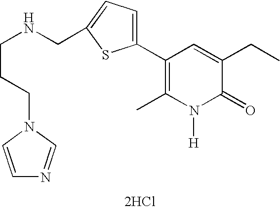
[2HCl].C1(C2=CC=C(CNCCCN3C=CN=C3)S2)=C(C)N([H])C(=O)C(CC)=C1
